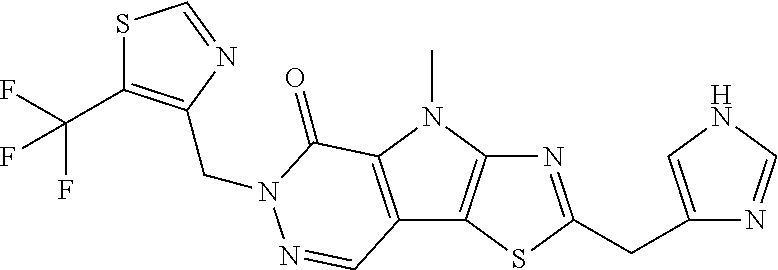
N1=C(CC2=CNC=N2)SC2=C1N(C)C1=C2C=NN(CC2=C(C(F)(F)F)SC=N2)C1=O
